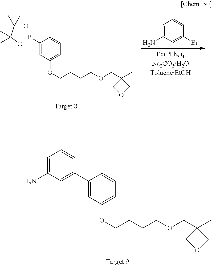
C1=C(N)C=C(Br)C=C1.OC(C(O)(C)C)(C)C.BC1=CC(OCCCCOCC2(C)COC2)=CC=C1.C1(C2=CC(OCCCCOCC3(C)COC3)=CC=C2)=CC(N)=CC=C1
